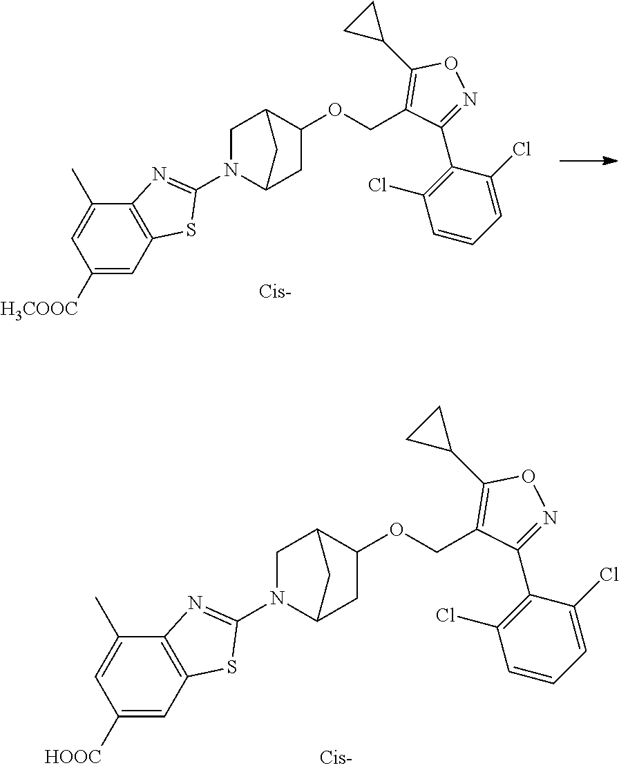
C1([H3COOC])=CC2=C(N=C(N3C4CC(OCC5=C(C6CC6)ON=C5C5=C(Cl)C=CC=C5Cl)C(C3)C4)S2)C(C)=C1.C1([HOOC])=CC2=C(C(C)=C1)N=C(N1C3CC(OCC4=C(C5CC5)ON=C4C4=C(Cl)C=CC=C4Cl)C(C1)C3)S2
